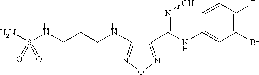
NS(NCCCNC1=NON=C1C(NC1=CC(Br)=C(F)C=C1)=NO)(=O)=O
